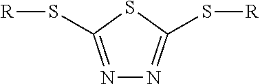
N1=C(S[R])SC(S[R])=N1
